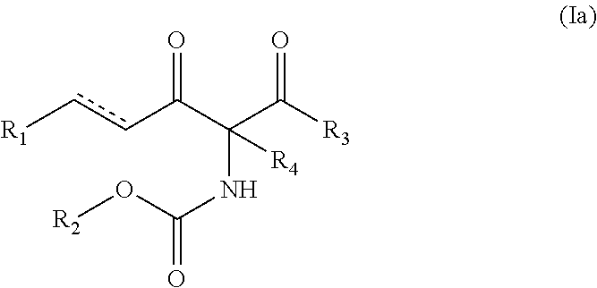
c(C(C(NC(O[R2])=O)(C([R3])=O)[R4])=O)c[R1]
